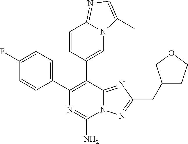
N12C(=NC(CC3CCOC3)=N1)C(C1=CN3C(=NC=C3C)C=C1)=C(C1=CC=C(F)C=C1)N=C2N
